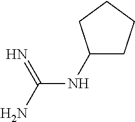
N(C(=N)N)C1CCCC1
